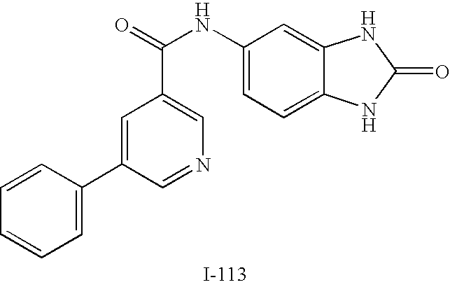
C1=CC(C2=CC(C(=O)NC3=CC=C4C(=C3)NC(=O)N4)=CN=C2)=CC=C1
